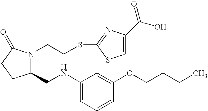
N1(CCSC2=NC(C(O)=O)=CS2)C(=O)CCC1CNC1=CC=CC(OCCCC)=C1
